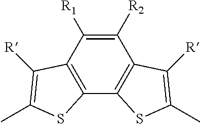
C1([R2])=C([R1])C2=C(C3=C1C([R])=C(C)S3)SC(C)=C2[R]
